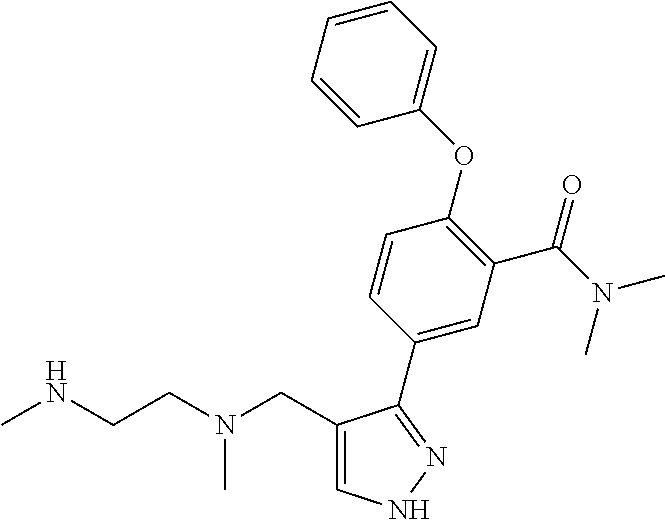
C1=C(CN(CCNC)C)C(C2=CC(C(N(C)C)=O)=C(OC3=CC=CC=C3)C=C2)=NN1
